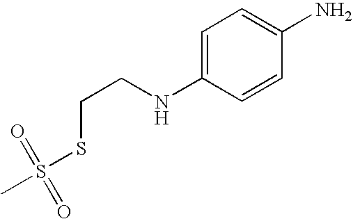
C(CNC1=CC=C(N)C=C1)SS(C)(=O)=O
